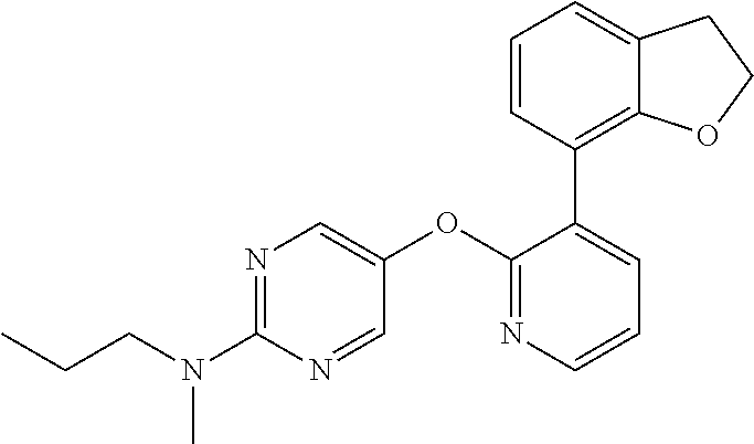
N1=C(N(CCC)C)N=CC(OC2=NC=CC=C2C2=C3C(=CC=C2)CCO3)=C1
